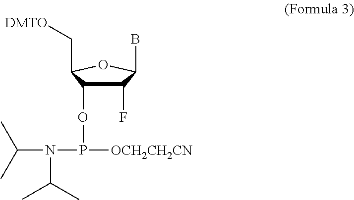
C1(F)C(OP([OCH2CH2CN])N(C(C)C)C(C)C)C(C[DMTO])OC1B
